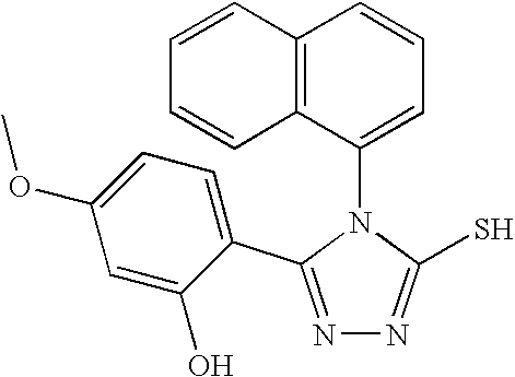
N1=C(C2=CC=C(OC)C=C2O)N(C2=CC=CC3=C2C=CC=C3)C(S)=N1
